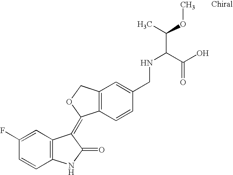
C1=C(F)C=CC2=C1C(=C1C3=C(C=C(CNC(C(OC)C)C(O)=O)C=C3)CO1)C(=O)N2
